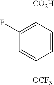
C1(F)=C([CO2H])C=CC([OCF3])=C1
